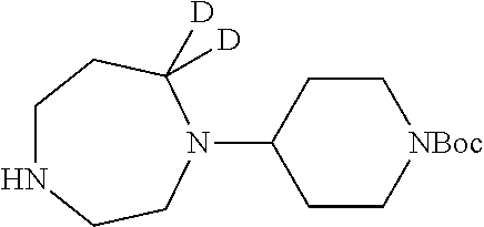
C1NCCN(C2CC[NBoc]CC2)C([D])([D])C1
